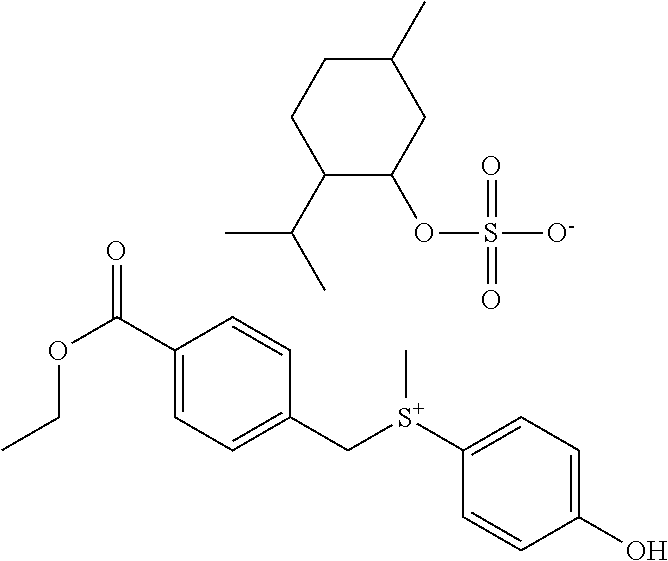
C1([S+](CC2=CC=C(C(OCC)=O)C=C2)C)=CC=C(O)C=C1.C1(C(C)C)C(OS([O-])(=O)=O)CC(C)CC1
